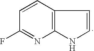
C12=C(C=CC(F)=N1)C=CN2
